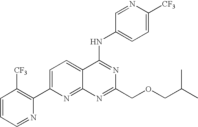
C1=CC=NC(C2=CC=C3C(=N2)N=C(COCC(C)C)N=C3NC2=CC=C([CF3])N=C2)=C1[CF3]
